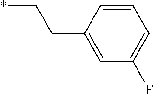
C(CC1=CC(F)=CC=C1)*
